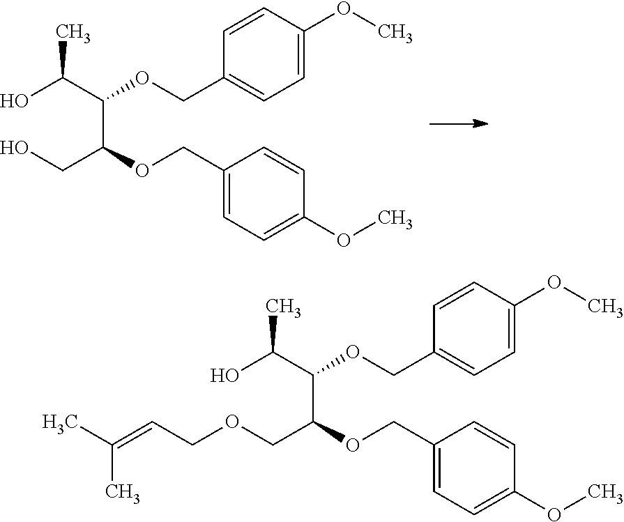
OC(C(C(CO)OCC1=CC=C(OC)C=C1)OCC1=CC=C(OC)C=C1)C.OC(C(C(COCC=C(C)C)OCC1=CC=C(OC)C=C1)OCC1=CC=C(OC)C=C1)C
